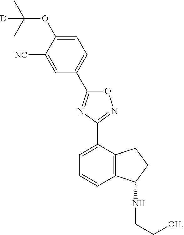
C1=C(OC(C)(C)[D])C([NC])=CC(C2=NC(C3=CC=CC4=C3CCC4NCC[OH])=NO2)=C1
